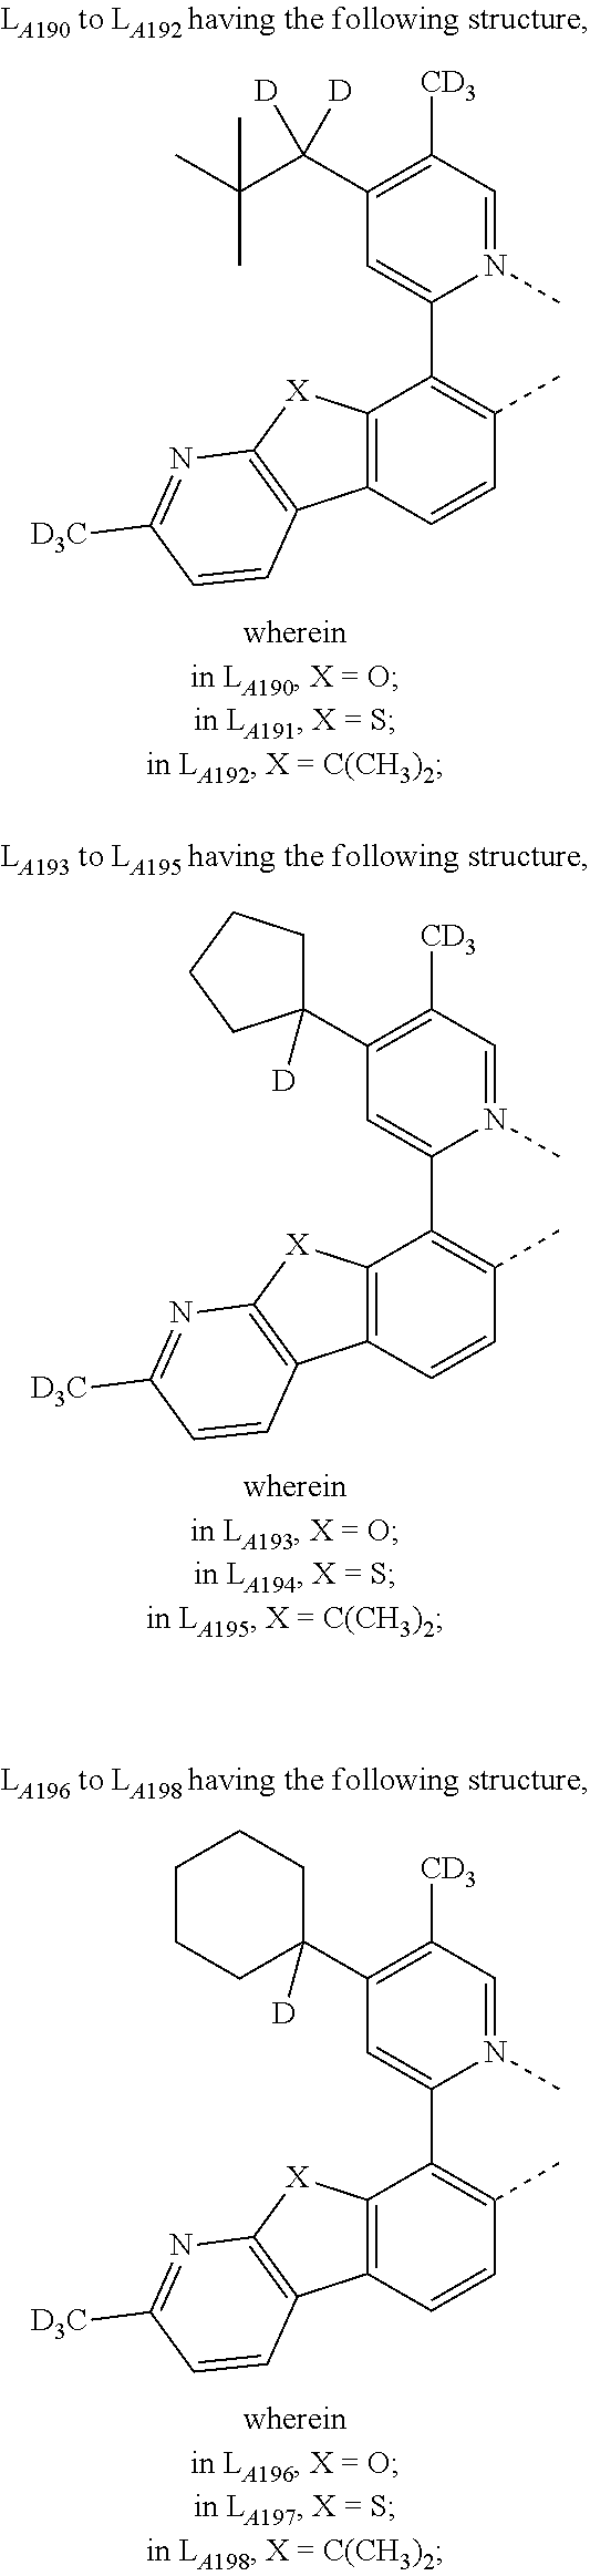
C12=C(C=CC(C)=C1C1=CC(C(C(C)(C)C)([D])[D])=C([CD3])C=N1C)C1=C([X]2)N=C([D3C])C=C1.C12=C(C=CC(C)=C1C1=CC(C3([D])CCCC3)=C([CD3])C=N1C)C1=C([X]2)N=C([D3C])C=C1.C12=C(C=CC(C)=C1C1=CC(C3([D])CCCCC3)=C([CD3])C=N1C)C1=C([X]2)N=C([D3C])C=C1
